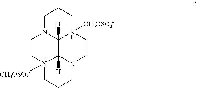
C1N2C3([H])[N+]([CH3OSO3-])(CC1)CCN1C3([H])[N+]([CH3OSO3-])(CC2)CCC1
